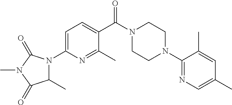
C1=C(N2C(C)C(=O)N(C)C2=O)N=C(C)C(C(N2CCN(C3=NC=C(C)C=C3C)CC2)=O)=C1
